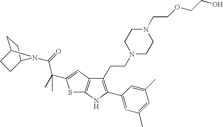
S1C2=C(C=C1C(C(=O)N1C3CCC1CC3)(C)C)C(CCN1CCN(CCOCCO)CC1)=C(C1=CC(C)=CC(C)=C1)N2
